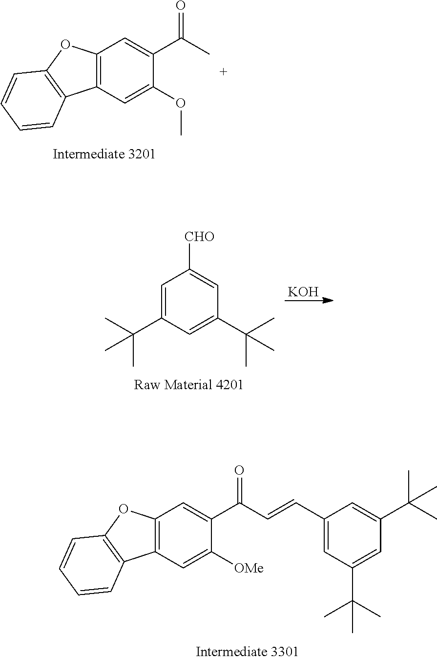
C12=C(C=C(OC)C(C(C)=O)=C1)C1=C(O2)C=CC=C1.C1=C(C(C)(C)C)C=C(C(C)(C)C)C=C1[CHO].[KOH].C12=C(C=C([OMe])C(C(C=CC3=CC(C(C)(C)C)=CC(C(C)(C)C)=C3)=O)=C1)C1=C(O2)C=CC=C1
